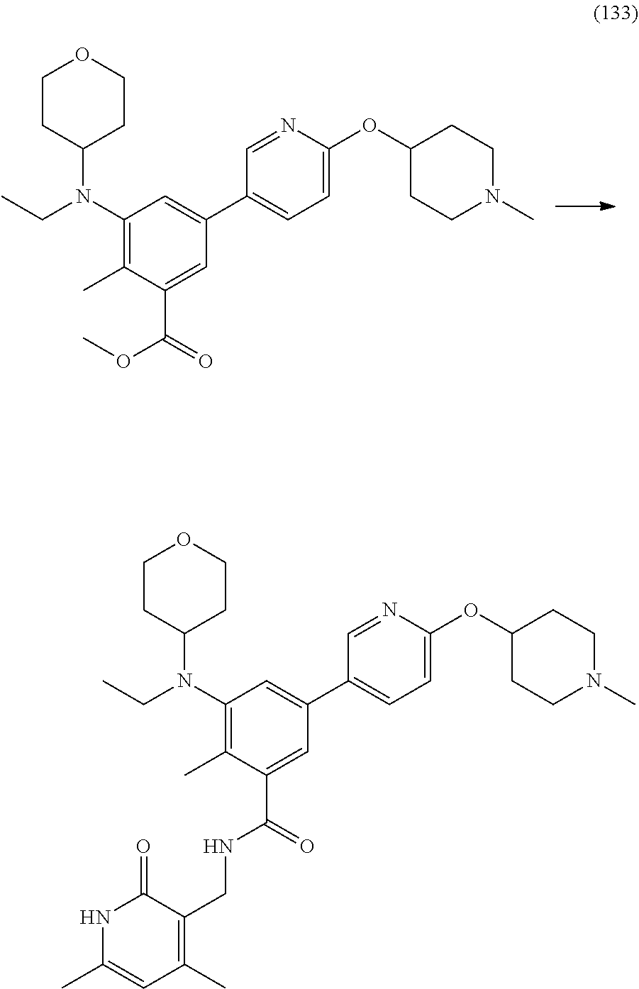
C1CC(N(CC)C2=C(C)C(C(=O)OC)=CC(C3=CC=C(OC4CCN(C)CC4)N=C3)=C2)CCO1.C1CC(N(CC)C2=C(C)C(C(=O)NCC3=C(C)C=C(C)NC3=O)=CC(C3=CC=C(OC4CCN(C)CC4)N=C3)=C2)CCO1
